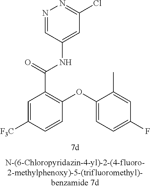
N1=CC(NC(C2=C(OC3=CC=C(F)C=C3C)C=CC([F3C])=C2)=O)=CC(Cl)=N1
